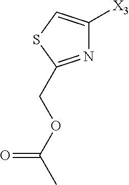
N1=C(COC(C)=O)SC=C1[X3]
